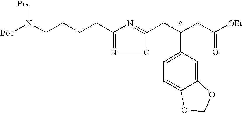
N(CCCCC1=NOC(CC(CC([OEt])=O)C2=CC=C3C(=C2)OCO3)=N1)([Boc])[Boc]
